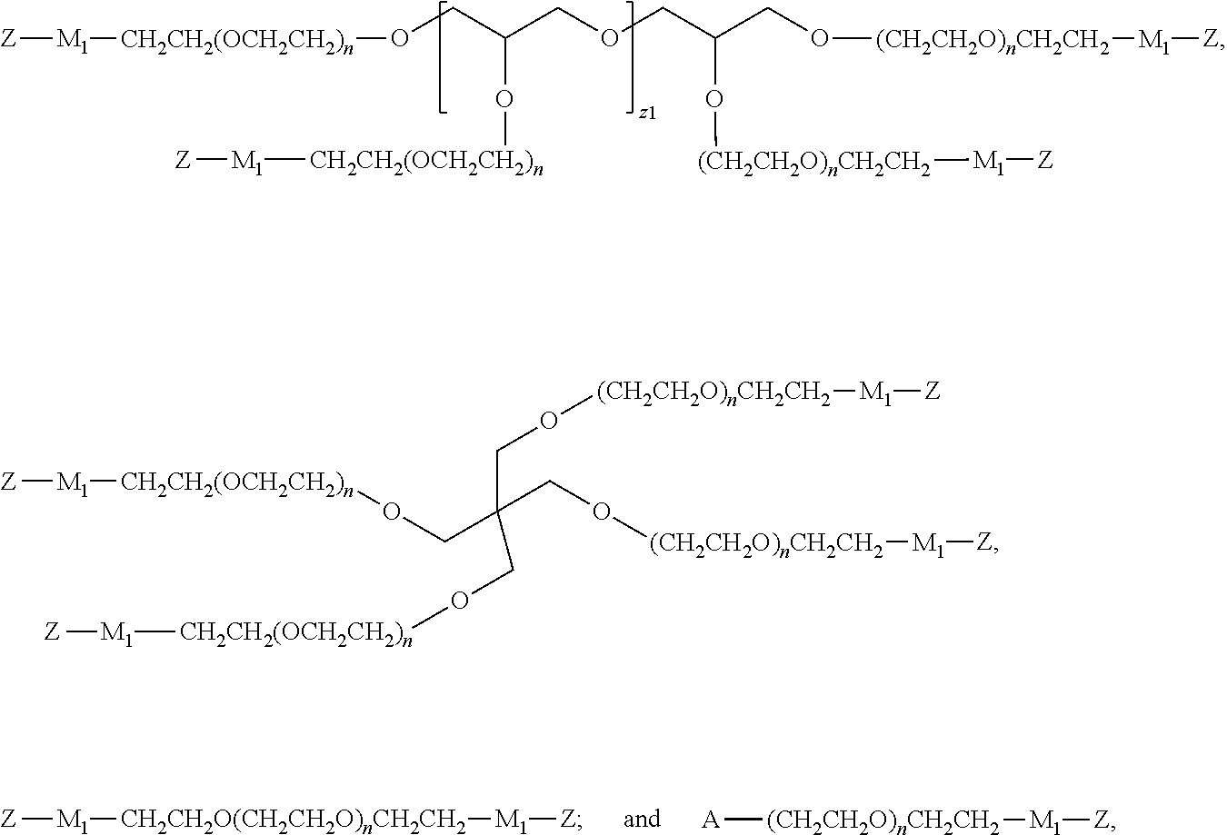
C(C(COCC(CO[(CH2CH2O)nCH2CH2][M1][Z])O[(CH2CH2O)nCH2CH2][M1][Z])O[CH2CH2(OCH2CH2)n][M1][Z])O[CH2CH2(OCH2CH2)n][M1][Z].[Z][M1][CH2CH2O(CH2CH2O)nCH2CH2][M1][Z].[A][(CH2CH2O)nCH2CH2][M1][Z].[Z][M1][CH2CH2(OCH2CH2)n]OCC(CO[(CH2CH2O)nCH2CH2][M1][Z])(CO[CH2CH2(OCH2CH2)n][M1][Z])CO[(CH2CH2O)nCH2CH2][M1][Z]
